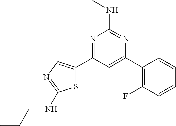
N1=C(C2=CN=C(NCCC)S2)C=C(C2=C(F)C=CC=C2)N=C1NC
